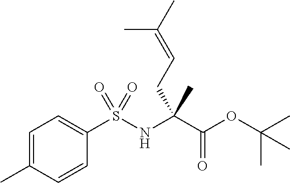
N(C(C(=O)OC(C)(C)C)(CC=C(C)C)C)S(C1=CC=C(C)C=C1)(=O)=O
